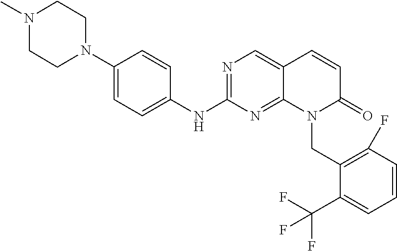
N1=C(NC2=CC=C(N3CCN(C)CC3)C=C2)N=C2C(=C1)C=CC(=O)N2CC1=C(F)C=CC=C1C(F)(F)F
